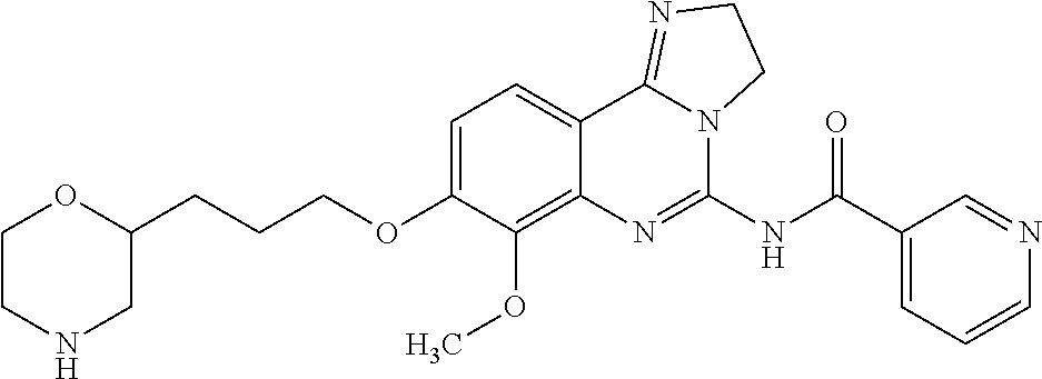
C1CNCC(CCCOC2=CC=C3C(=C2OC)N=C(NC(C2=CC=CN=C2)=O)N2C3=NCC2)O1
